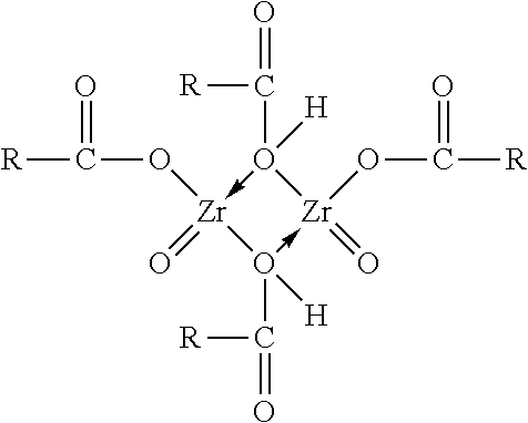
O1([H])(C(=O)[R])->[Zr](OC([R])=O)(=O)O([H])(C(=O)[R])->[Zr]1(=O)OC([R])=O
